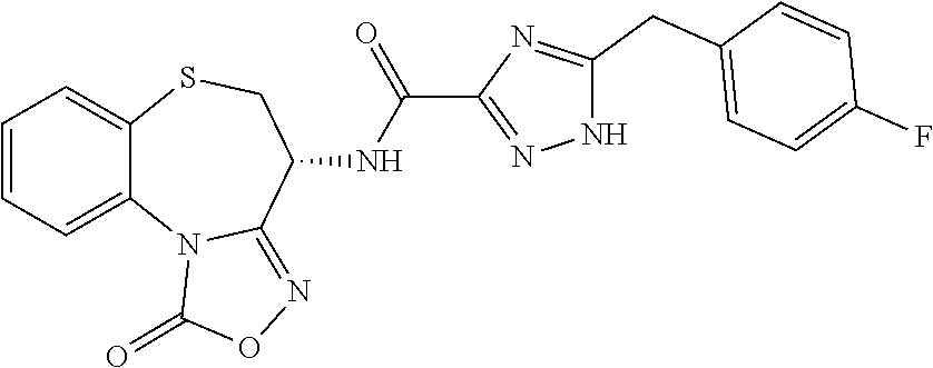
C1=CC=C2C(=C1)SCC(NC(C1=NNC(CC3=CC=C(F)C=C3)=N1)=O)C1=NOC(=O)N21
